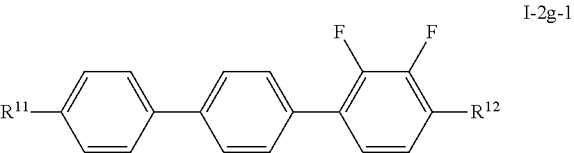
C1(C2=CC=C(C3=C(F)C(F)=C([R12])C=C3)C=C2)=CC=C([R11])C=C1
